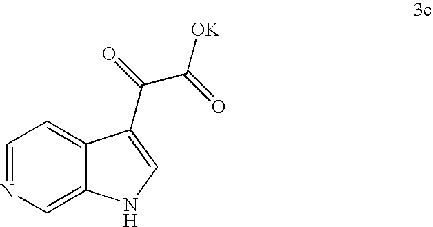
C1=NC=C2C(=C1)C(C(=O)C(=O)[OK])=CN2
